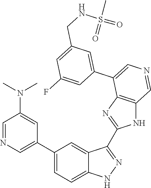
C1(C2=CN=CC(N(C)C)=C2)=CC=C2C(=C1)C(C1=NC3=C(N1)C=NC=C3C1=CC(CNS(=O)(C)=O)=CC(F)=C1)=NN2
